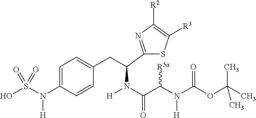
OS(N([H])C1=CC=C(CC(C2=NC([R2])=C([R3])S2)N(C(C([R5a])N([H])C(OC(C)(C)C)=O)=O)[H])C=C1)(=O)=O
